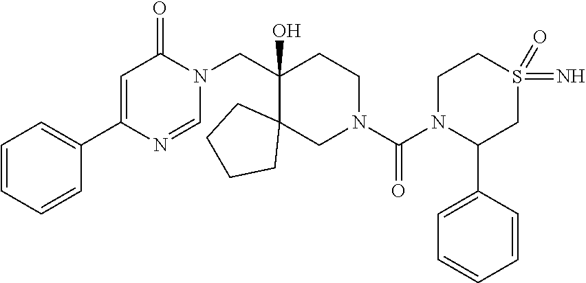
C1=C(C2=CC=CC=C2)N=CN(CC2(O)C3(CN(C(N4C(C5=CC=CC=C5)CS(=O)(=N)CC4)=O)CC2)CCCC3)C1=O
